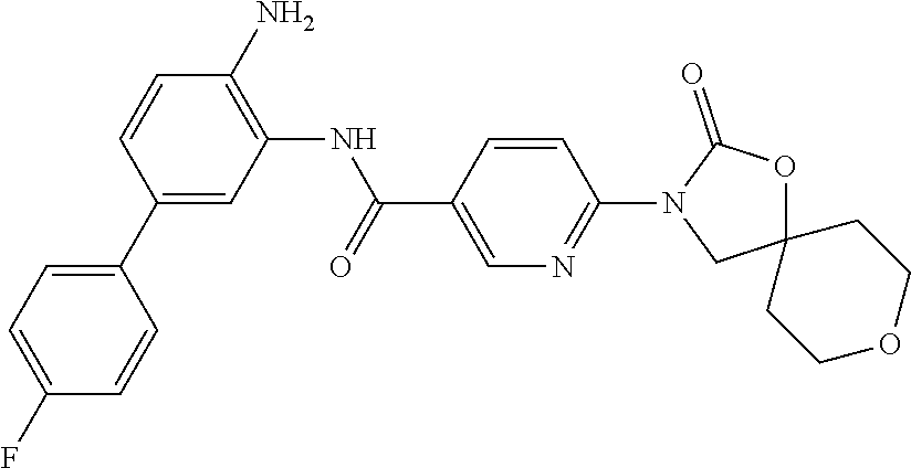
C1(C2=CC=C(F)C=C2)=CC(NC(C2=CN=C(N3C(=O)OC4(C3)CCOCC4)C=C2)=O)=C(N)C=C1
